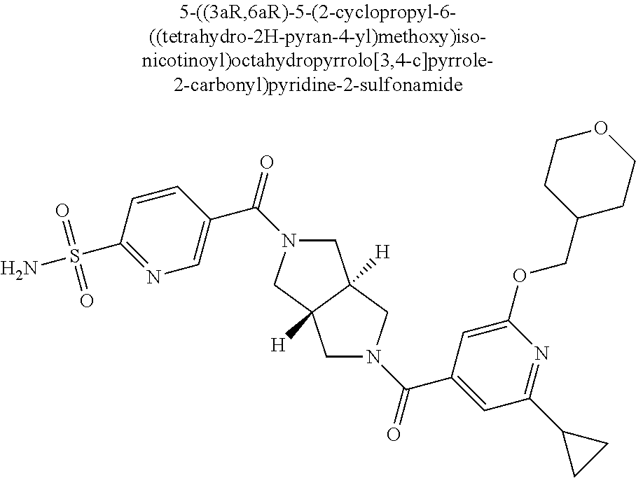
N1(C(=O)C2=CN=C(S(N)(=O)=O)C=C2)CC2([H])C([H])(C1)CN(C(=O)C1=CC(C3CC3)=NC(OCC3CCOCC3)=C1)C2
